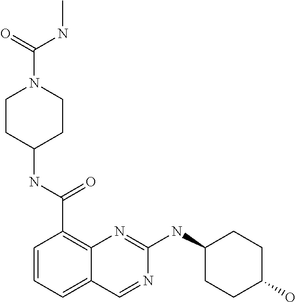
C1=CC=C2C(=C1C(NC1CCN(C(NC)=O)CC1)=O)N=C(NC1CCC(O)CC1)N=C2
